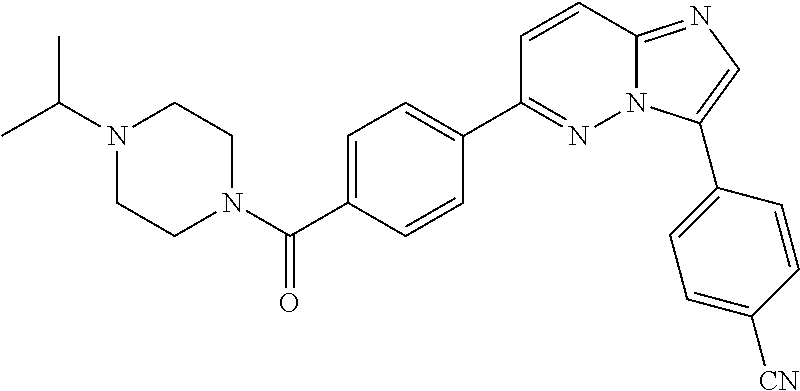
C1=C(C(=O)N2CCN(C(C)C)CC2)C=CC(C2=NN3C(=NC=C3C3=CC=C([CN])C=C3)C=C2)=C1
